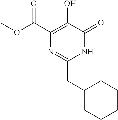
O(C(C1=C(O)C(=O)NC(CC2CCCCC2)=N1)=O)C
